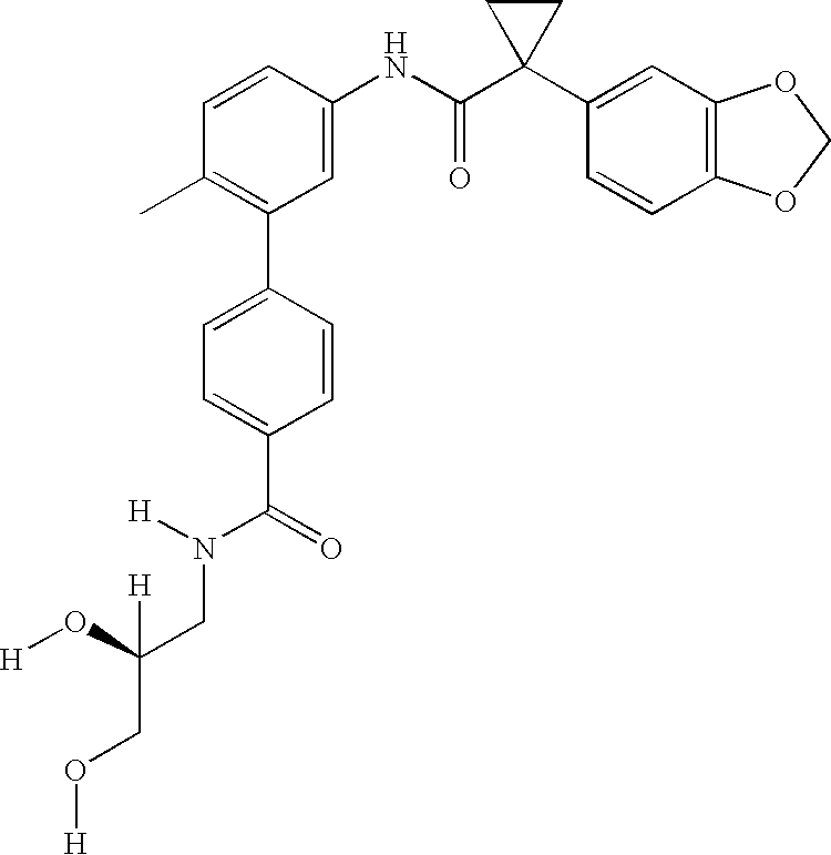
C1(NC(C2(C3=CC4=C(C=C3)OCO4)CC2)=O)=CC(C2=CC=C(C(N([H])CC(CO[H])(O[H])[H])=O)C=C2)=C(C)C=C1
